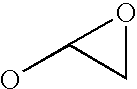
OC1CO1
